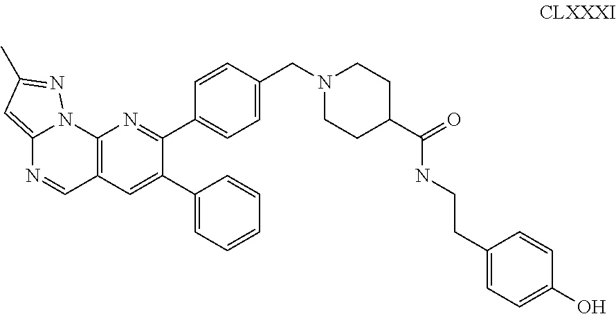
C12=CC(C)=NN1C1=C(C=N2)C=C(C2=CC=CC=C2)C(C2=CC=C(CN3CCC(C(=O)NCCC4=CC=C(O)C=C4)CC3)C=C2)=N1
